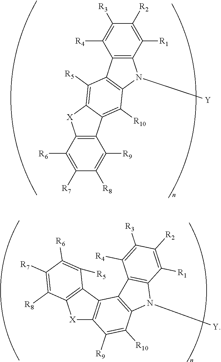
C12=C(C([R1])=C([R2])C([R3])=C1[R4])N([Y])C1=C2C([R5])=C2C(=C1[R10])C1=C([X]2)C([R6])=C([R7])C([R8])=C1[R9].[X]1C2=C(C3=C1C([R8])=C([R7])C([R6])=C3[R5])C1=C(C([R10])=C2[R9])N([Y])C2=C1C([R4])=C([R3])C([R2])=C2[R1]
